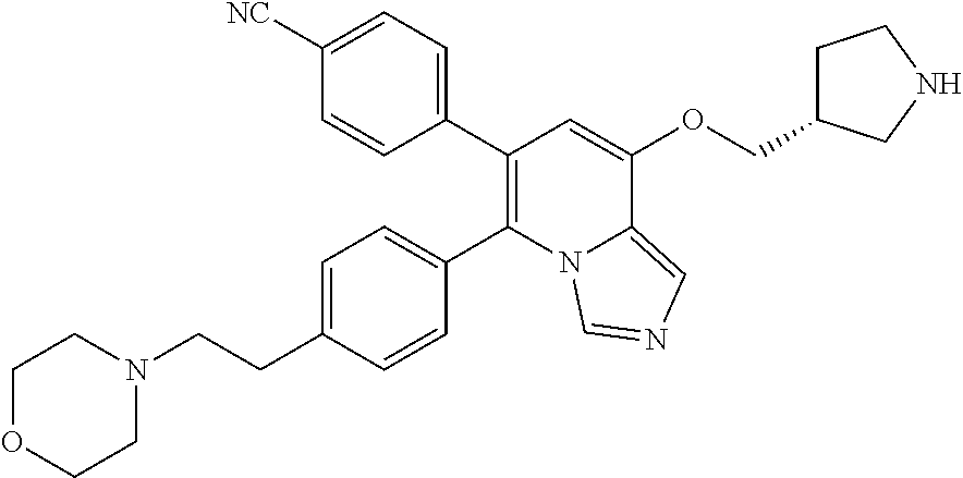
C1(C2=C(C3=CC=C(CCN4CCOCC4)C=C3)N3C(=CN=C3)C(OCC3CCNC3)=C2)=CC=C([NC])C=C1
